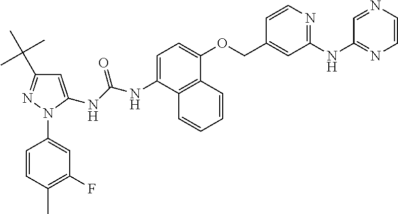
N(C1=CC=C(OCC2=CC(NC3=NC=CN=C3)=NC=C2)C2=C1C=CC=C2)C(=O)NC1=CC(C(C)(C)C)=NN1C1=CC(F)=C(C)C=C1
